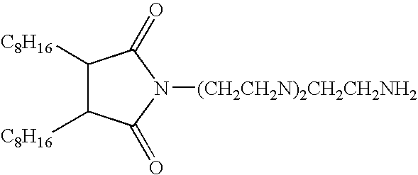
C1([C8H16])C([C8H16])C(=O)N([(CH2CH2N)2CH2CH2NH2])C1=O
